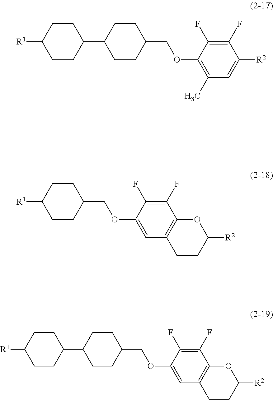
C1CC(COC2=C(C)C=C([R2])C(F)=C2F)CCC1C1CCC([R1])CC1.C1CC(COC2=CC3=C(C(F)=C2F)OC([R2])CC3)CCC1[R1].C1CC(COC2=CC3=C(C(F)=C2F)OC([R2])CC3)CCC1C1CCC([R1])CC1
